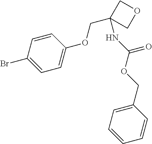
O(CC1(NC(=O)OCC2=CC=CC=C2)COC1)C1=CC=C(Br)C=C1
